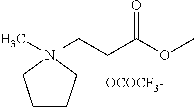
C1CC[N+](CCC(OC)=O)(C)C1.[OCOCF3-]
